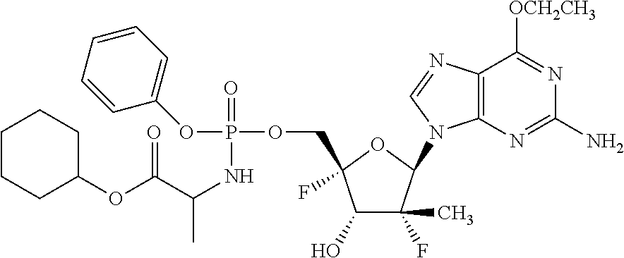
C1(O)C(F)(C)C(N2C3=C(C([OCH2CH3])=NC(N)=N3)N=C2)OC1(F)COP(OC1=CC=CC=C1)(=O)NC(C)C(OC1CCCCC1)=O
